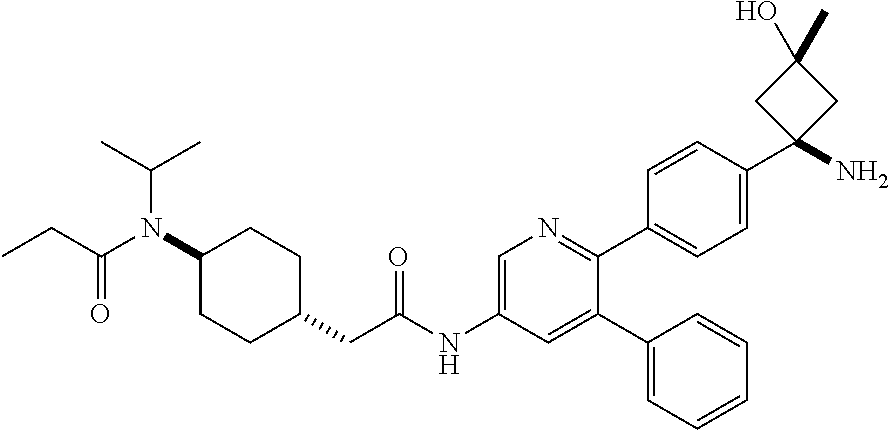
C(N(C1CCC(CC(NC2=CN=C(C3=CC=C(C4(N)CC(O)(C)C4)C=C3)C(C3=CC=CC=C3)=C2)=O)CC1)C(C)C)(=O)CC
